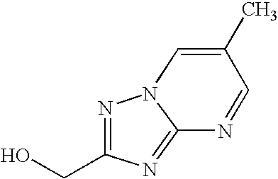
C1(C)=CN2N=C(CO)N=C2N=C1
